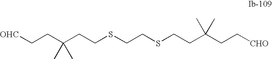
C(CC(CCSCCSCCC(CC[CHO])(C)C)(C)C)[OHC]
